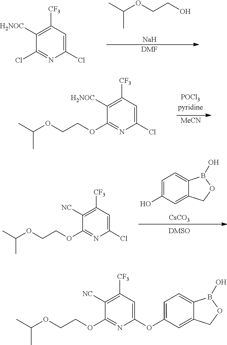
[MeCN].C1(Cl)=CC([CF3])=C([H2NOC])C(OCCOC(C)C)=N1.C1(Cl)=CC([CF3])=C([H2NOC])C(Cl)=N1.[DMF].[Na].CC(OCCO)C.C1=C(O)C=C2C(=C1)B(O)OC2.[CsCO3].C1(Cl)=CC([CF3])=C([NC])C(OCCOC(C)C)=N1.C1(OC2=CC=C3C(=C2)COB3O)=CC([CF3])=C([NC])C(OCCOC(C)C)=N1
